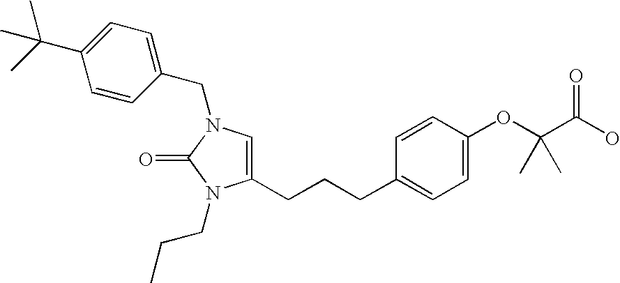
C1(CN2C(=O)N(CCC)C(CCCC3=CC=C(OC(C(O)=O)(C)C)C=C3)=C2)=CC=C(C(C)(C)C)C=C1
